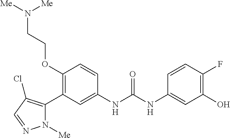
C1(OCCN([Me])[Me])=C(C2=C(Cl)C=NN2[Me])C=C(NC(=O)NC2=CC(O)=C(F)C=C2)C=C1
